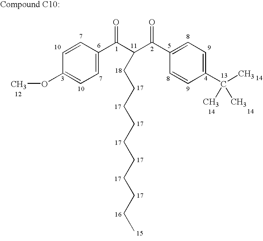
C1=CC(OC)=CC=C1C(C(C(C1=CC=C(C(C)(C)C)C=C1)=O)CCCCCCCCCC)=O
